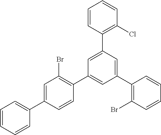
C1=C(C2=CC=CC=C2)C=CC(C2=CC(C3=C(Br)C=CC=C3)=CC(C3=C(Cl)C=CC=C3)=C2)=C1Br
